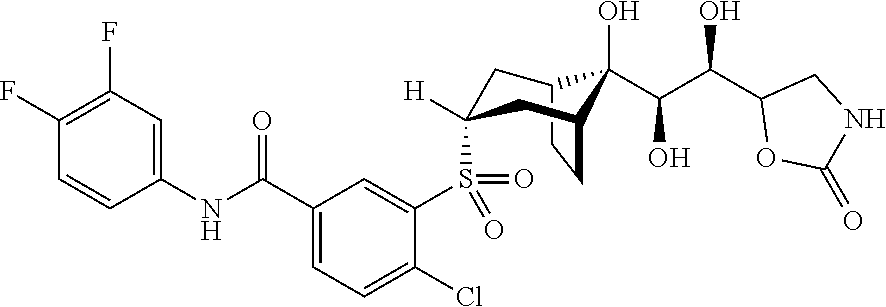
C12CCC(CC(S(C3=CC(C(NC4=CC(F)=C(F)C=C4)=O)=CC=C3Cl)(=O)=O)([H])C1)C2(O)C(C(O)C1OC(=O)NC1)O
